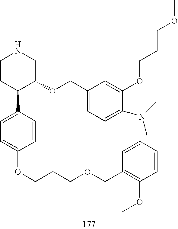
C1CC(C2=CC=C(OCCCOCC3=C(OC)C=CC=C3)C=C2)C(OCC2=CC=C(N(C)C)C(OCCCOC)=C2)CN1
